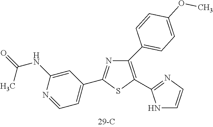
C1(C2=CC=C(OC)C=C2)=C(C2=NC=CN2)SC(C2=CC=NC(NC(=O)C)=C2)=N1
